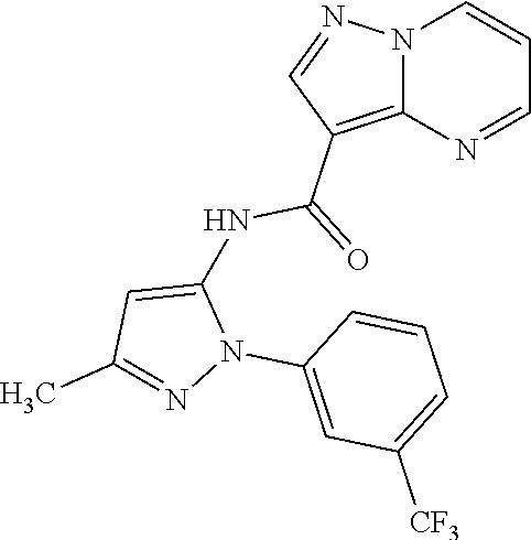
N12C(=C(C(NC3=CC(C)=NN3C3=CC([CF3])=CC=C3)=O)C=N1)N=CC=C2
